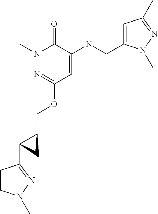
N1(C)N=C(OCC2CC2C2=NN(C)C=C2)C=C(NCC2=CC(C)=NN2C)C1=O
